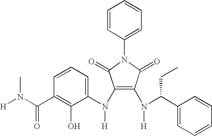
C1(N(C2=CC=CC(C(N([H])C)=O)=C2O)[H])=C(N(C(C2=CC=CC=C2)CC)[H])C(=O)N(C2=CC=CC=C2)C1=O
